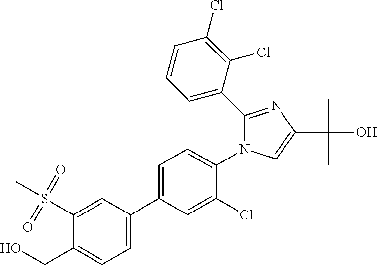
C1(C2=CC=C(CO)C(S(C)(=O)=O)=C2)=CC=C(N2C(C3=CC=CC(Cl)=C3Cl)=NC(C(C)(C)O)=C2)C(Cl)=C1
